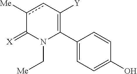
C1(C2=C([Y])cc([Me])C(=[X])N2C[Me])=CC=C(O)C=C1
